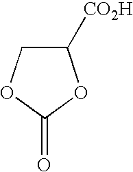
C1([CO2H])COC(=O)O1
